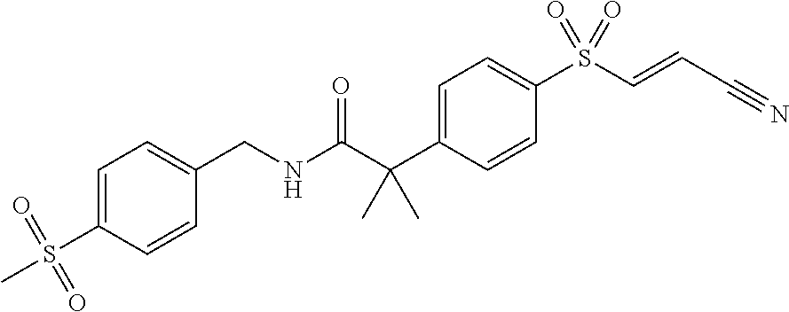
N(C(C(C1=CC=C(S(C=CC#N)(=O)=O)C=C1)(C)C)=O)CC1=CC=C(S(C)(=O)=O)C=C1
